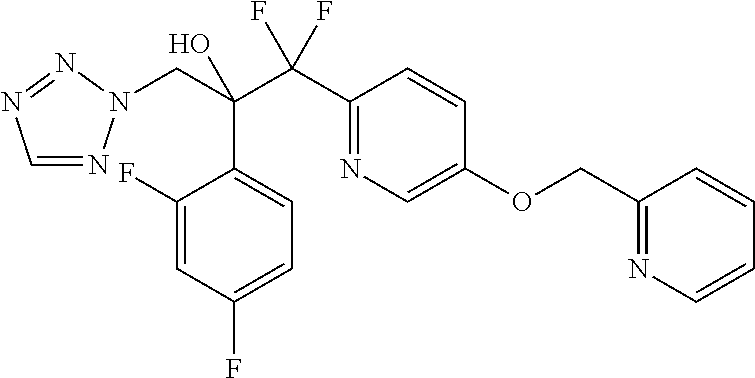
C1=NN(CC(C(C2=NC=C(OCC3=NC=CC=C3)C=C2)(F)F)(O)C2=CC=C(F)C=C2F)N=N1
